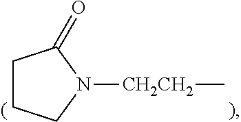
C1CCN([CH2CH2]C)C1=O
